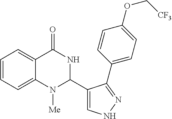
C1=CC=C2C(=C1)C(=O)NC(C1=CNN=C1C1=CC=C(OC[CF3])C=C1)N2[Me]
